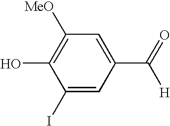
C1(I)=CC(C(=O)[H])=CC([MeO])=C1O
